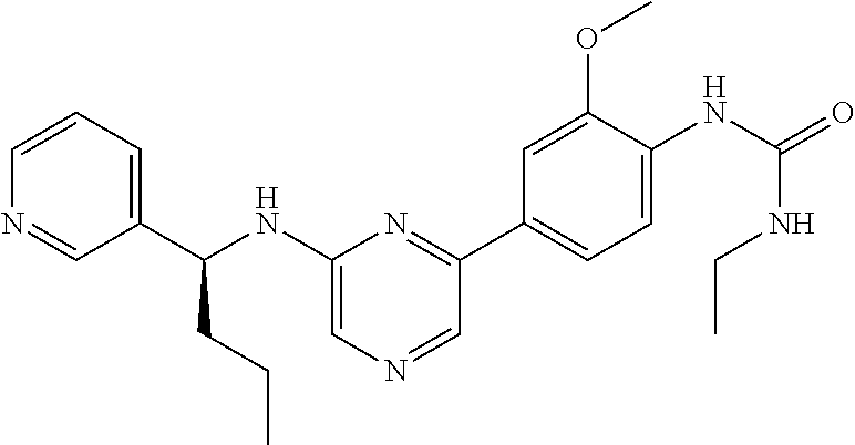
C1=CC=C(C(NC2=CN=CC(C3=CC=C(NC(=O)NCC)C(OC)=C3)=N2)CCC)C=N1
